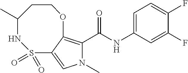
N1(C)C(C(NC2=CC=C(F)C(F)=C2)=O)=C2C(=C1)S(=O)(=O)NC(C)CCO2
